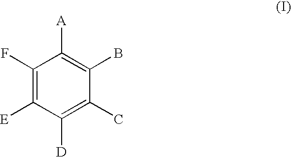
C1(F)=C([E])C([D])=C(C)C(B)=C1[A]
